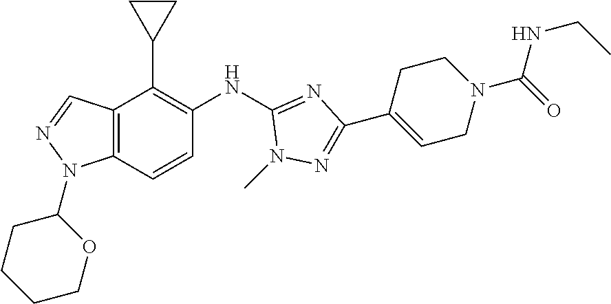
C12=C(C=CC(NC3=NC(C4=CCN(C(=O)NCC)CC4)=NN3C)=C1C1CC1)N(C1CCCCO1)N=C2
